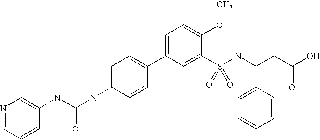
C1(NC(NC2=CC=C(C3=CC=C(OC)C(S(=O)(NC(C4=CC=CC=C4)CC(O)=O)=O)=C3)C=C2)=O)=CN=CC=C1
